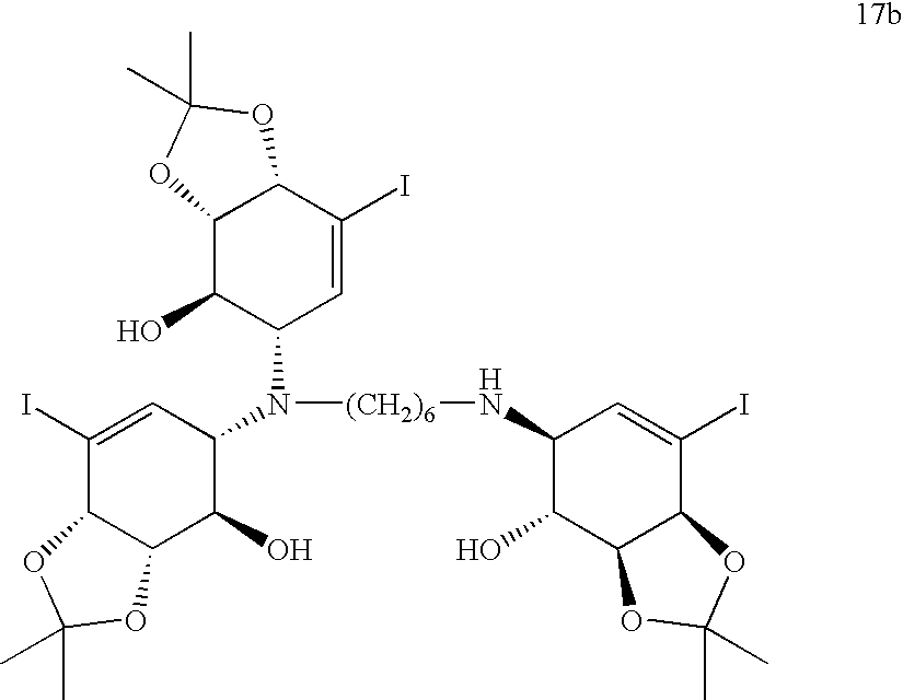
C1(I)=CC(N([(CH2)6]NC2C(O)C3C(C(I)=C2)OC(C)(C)O3)C2C=C(I)C3C(C2O)OC(C)(C)O3)C(O)C2C1OC(C)(C)O2
